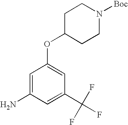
C1=C(N)C=C(C(F)(F)F)C=C1OC1CCN([Boc])CC1
